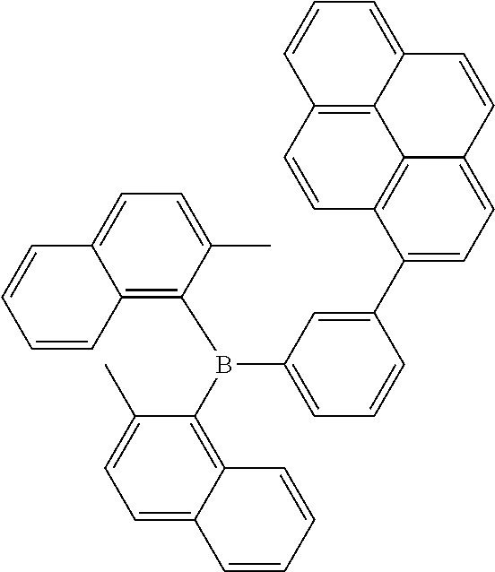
B(C1=CC=CC(C2=CC=C3C4=C2C=CC2=C4C(=CC=C2)C=C3)=C1)(C1=C2C(=CC=C1C)C=CC=C2)C1=C2C(=CC=C1C)C=CC=C2
